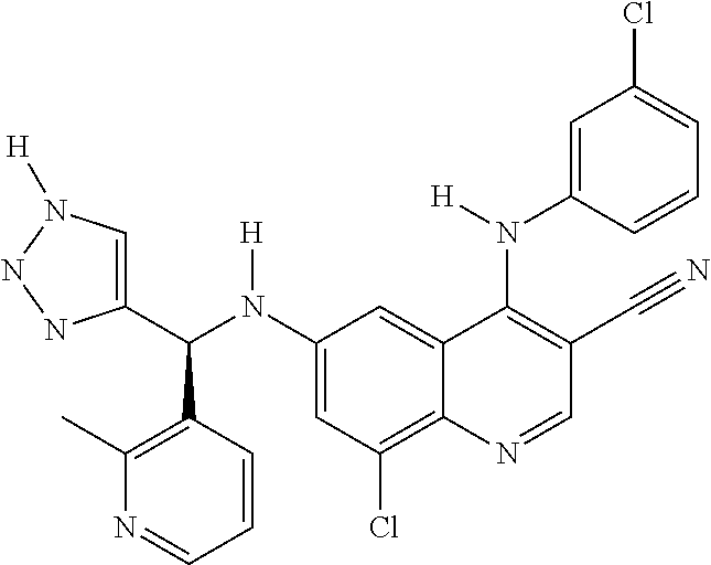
C1(N(C(C2=CN([H])NN2)C2=C(C)N=CC=C2)[H])=CC(Cl)=C2C(=C1)C(N(C1=CC(Cl)=CC=C1)[H])=C(C#N)C=N2
